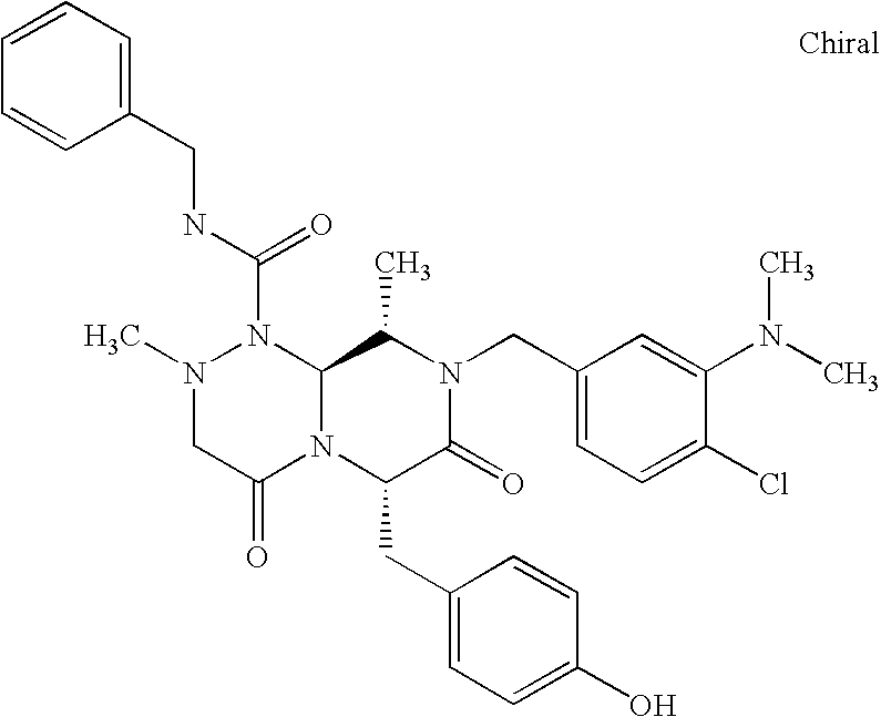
CN1CC(=O)N2C(N1C(NCC1=CC=CC=C1)=O)C(C)N(CC1=CC=C(Cl)C(N(C)C)=C1)C(=O)C2CC1=CC=C(O)C=C1
